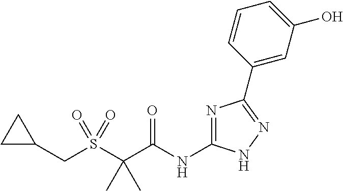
S(C(C(NC1=NC(C2=CC(O)=CC=C2)=NN1)=O)(C)C)(=O)(=O)CC1CC1
